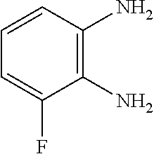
C1(N)=C(N)C=CC=C1F
